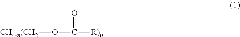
[CH4-n(CH2]OC(=O)[R)n]
